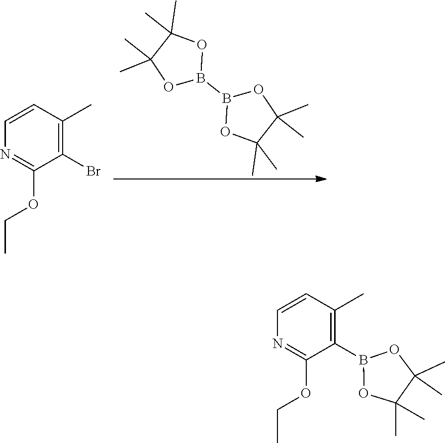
C1=CC(C)=C(Br)C(OCC)=N1.B1(B2OC(C)(C)C(C)(C)O2)OC(C)(C)C(C)(C)O1.C1=CC(C)=C(B2OC(C)(C)C(C)(C)O2)C(OCC)=N1
